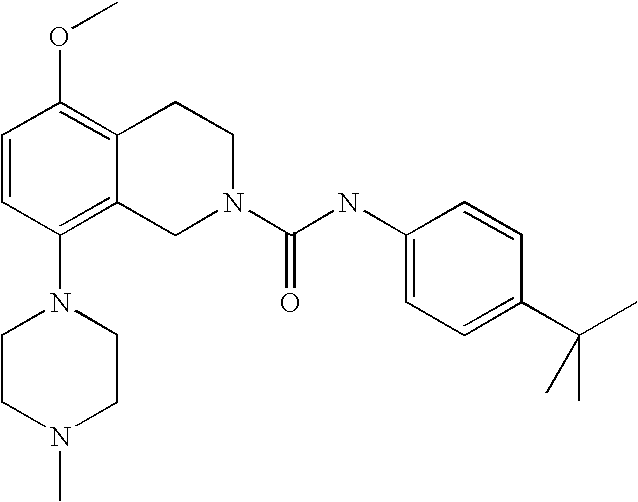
C1=CC(N2CCN(C)CC2)=C2C(=C1OC)CCN(C(NC1=CC=C(C(C)(C)C)C=C1)=O)C2
